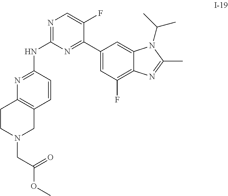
N1=C(NC2=NC3=C(C=C2)CN(CC(OC)=O)CC3)N=C(C2=CC(F)=C3C(=C2)N(C(C)C)C(C)=N3)C(F)=C1
